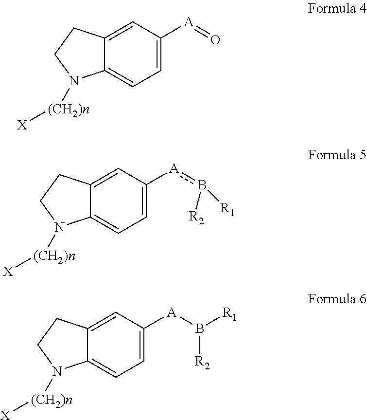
C1=C([A]=O)C=C2C(=C1)N([(CH2)n][X])CC2.C1=C([A]b([R1])[R2])C=C2C(=C1)N([(CH2)n][X])CC2.C1=C([A]B([R1])[R2])C=C2C(=C1)N([(CH2)n][X])CC2
